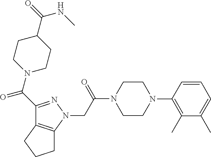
C(C(N1CCN(C2=C(C)C(C)=CC=C2)CC1)=O)N1N=C(C(=O)N2CCC(C(=O)NC)CC2)C2=C1CCC2
